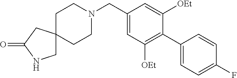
C1(CN2CCC3(CC2)CNC(=O)C3)=CC([OEt])=C(C2=CC=C(F)C=C2)C([OEt])=C1
